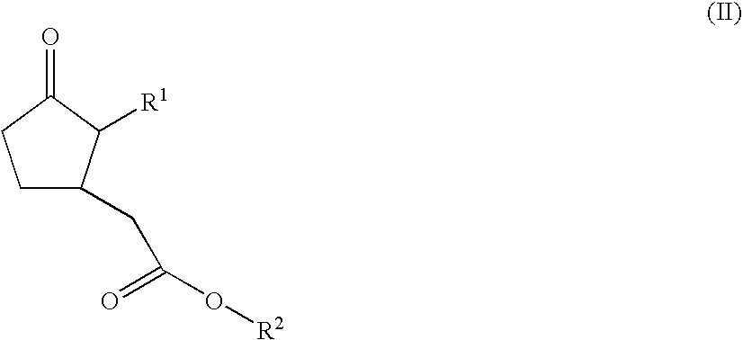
C1C(CC(=O)O[R2])C([R1])C(=O)C1
